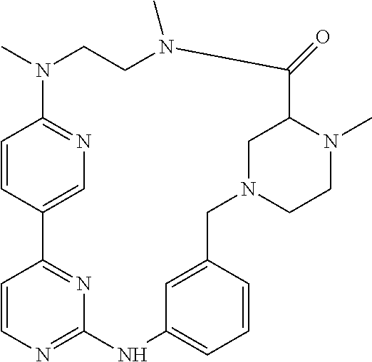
C1=CC2=CN=C1N(C)CCN(C)C(=O)C1N(C)CCN(CC3=CC(=CC=C3)NC3=NC=CC2=N3)C1
